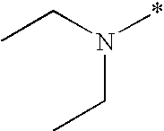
CCN(*)CC
